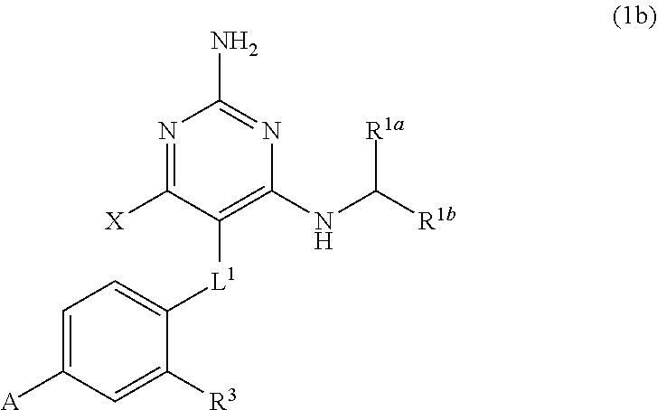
C1([L1]C2=CC=C([A])C=C2[R3])=C(NC([R1b])[R1a])N=C(N)N=C1[X]
